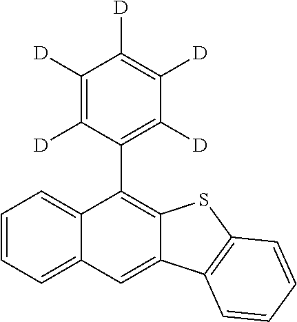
C1=CC=C2C(=C1)C(C1=C([D])C([D])=C([D])C([D])=C1[D])=C1C(=C2)C2=C(S1)C=CC=C2
